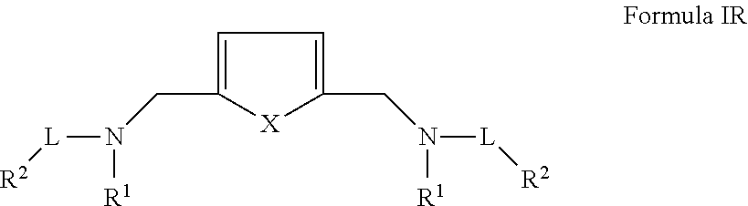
[L](N([R1])CC1=CC=C(CN([L][R2])[R1])[X]1)[R2]
